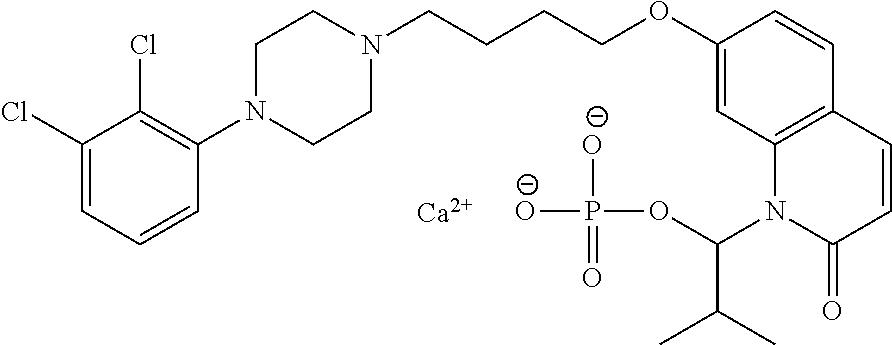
C1(Cl)=CC=CC(N2CCN(CCCCOC3=CC4=C(C=C3)C=CC(=O)N4C(OP([O-])(=O)[O-])C(C)C)CC2)=C1Cl.[Ca]
